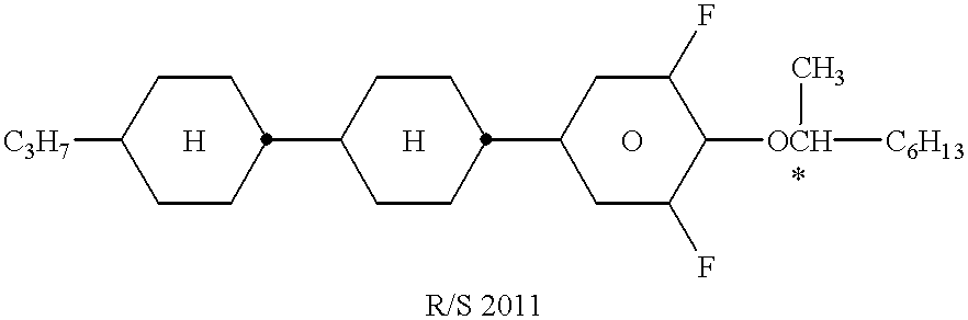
[C3H7]C1CCC(C2CCC(C3CC(F)C([OCH]([C6H13])C)C(F)C3)CC2)CC1.O.[H].[H]
